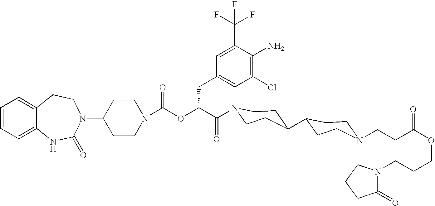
C12=CC=CC=C1NC(=O)N(C1CCN(C(OC(C(=O)N3CCC(C4CCN(CCC(OCCCN5C(=O)CCC5)=O)CC4)CC3)CC3=CC(Cl)=C(N)C(C(F)(F)F)=C3)=O)CC1)CC2
